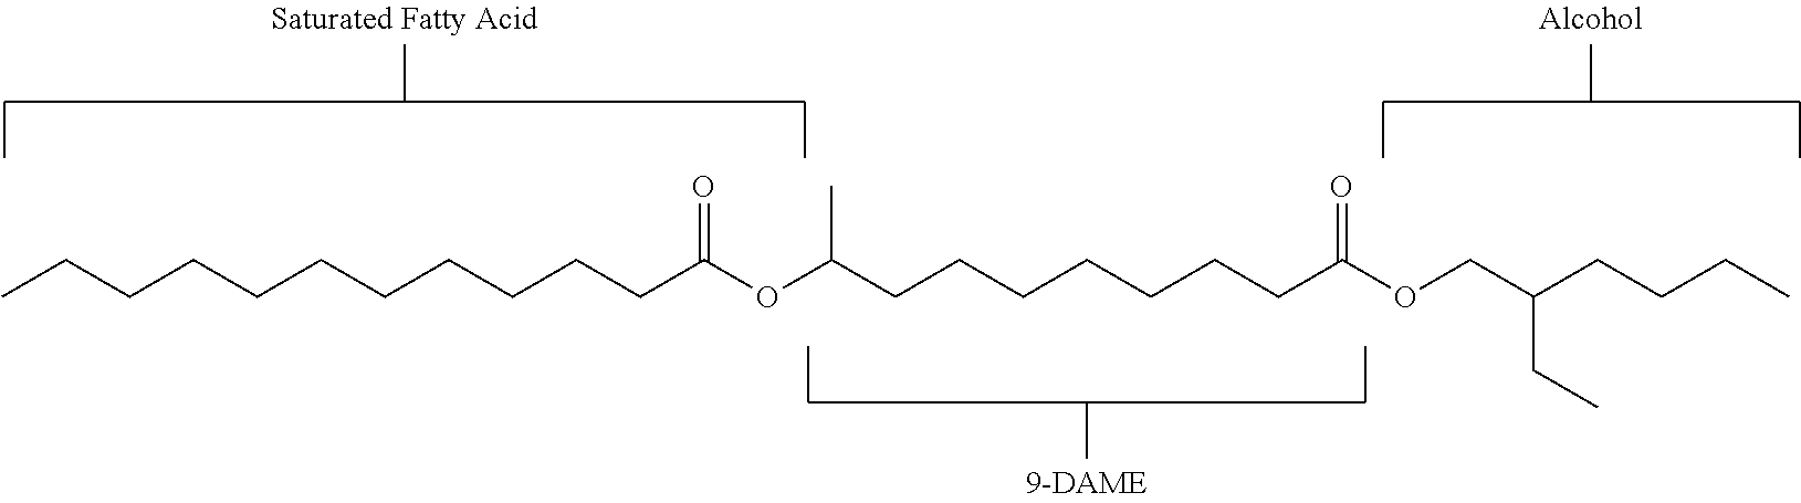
CCCCCCCCCCCC(OC(CCCCCCCC(OCC(CCCC)CC)=O)C)=O
